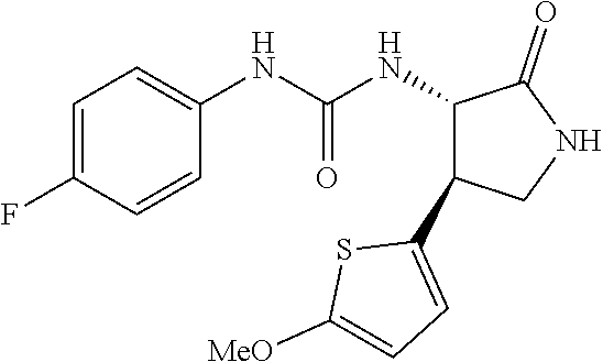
C1=C(F)C=CC(NC(NC2C(=O)NCC2C2=CC=C([MeO])S2)=O)=C1
